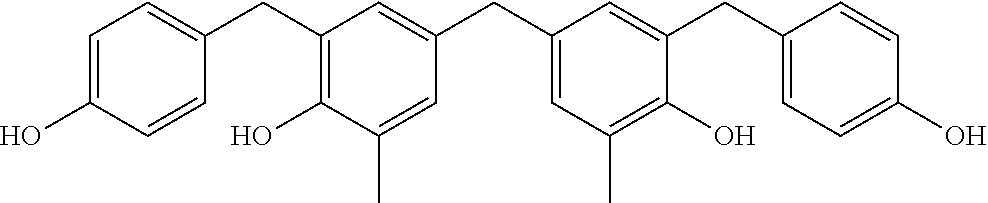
C1(CC2=CC=C(O)C=C2)=C(O)C(C)=CC(CC2=CC(C)=C(O)C(CC3=CC=C(O)C=C3)=C2)=C1
